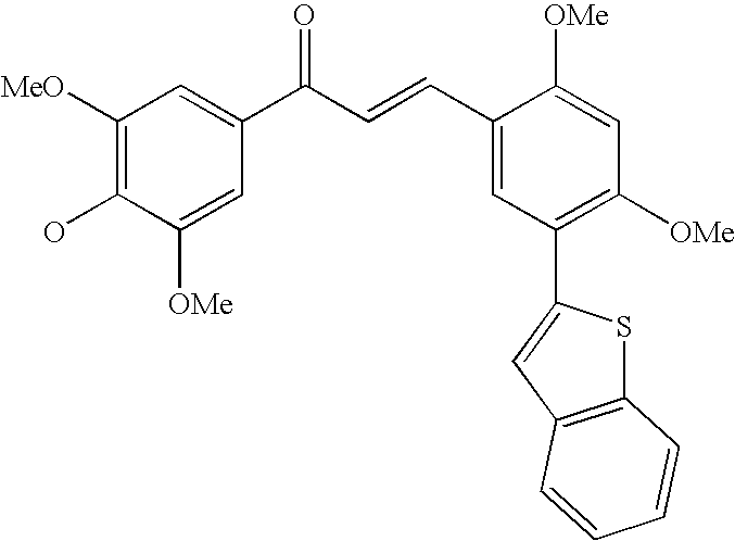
C1([MeO])=C(O)C([OMe])=CC(C(C=CC2=CC(C3=CC4=C(S3)C=CC=C4)=C([OMe])C=C2[OMe])=O)=C1
